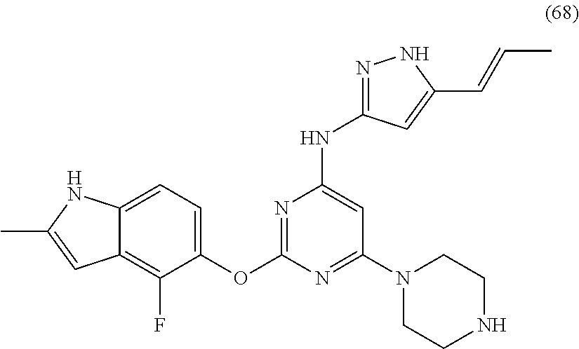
C1=C2C(=C(F)C(OC3=NC(NC4=NNC(C=CC)=C4)=CC(N4CCNCC4)=N3)=C1)C=C(C)N2
